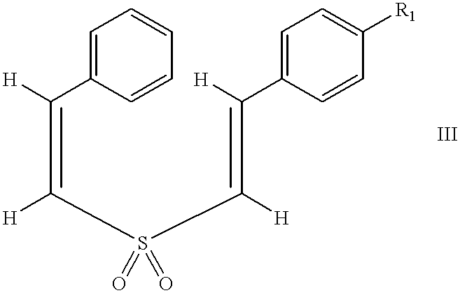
C1=C(C([H])=C(S(C(=C(C2=CC=C([R1])C=C2)[H])[H])(=O)=O)[H])C=CC=C1
